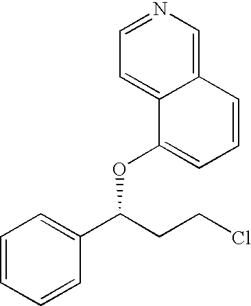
C1=CC=CC(C(CCCl)OC2=CC=CC3=CN=CC=C23)=C1
